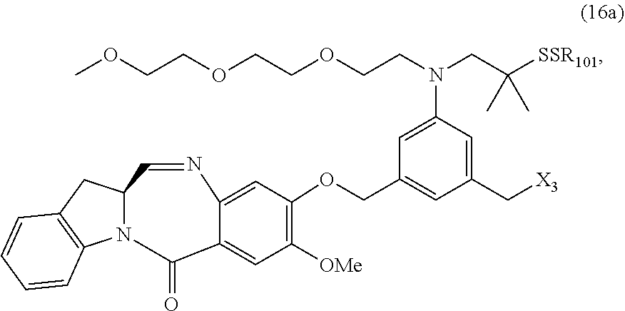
C12CC3=C(C=CC=C3)N1C(=O)C1=CC([OMe])=C(OCC3=CC(C[X3])=CC(N(CCOCCOCCOC)CC([SSR101])(C)C)=C3)C=C1N=C2
